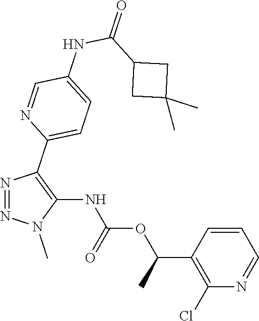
N1=NN(C)C(NC(OC(C2=C(Cl)N=CC=C2)C)=O)=C1C1=CC=C(NC(C2CC(C)(C)C2)=O)C=N1
